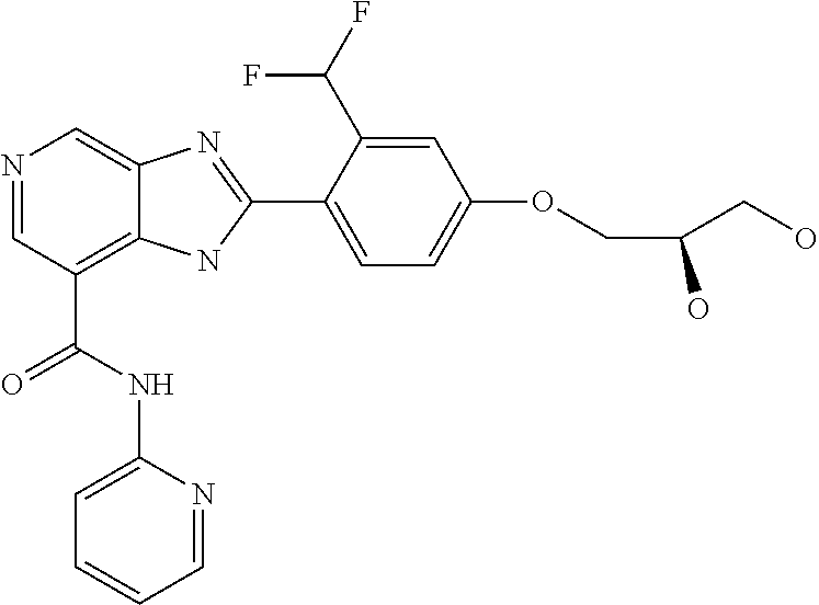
N1=CC(C(=O)NC2=CC=CC=N2)=C2C(=C1)N=C(C1=CC=C(OCC(CO)O)C=C1C(F)F)N2
